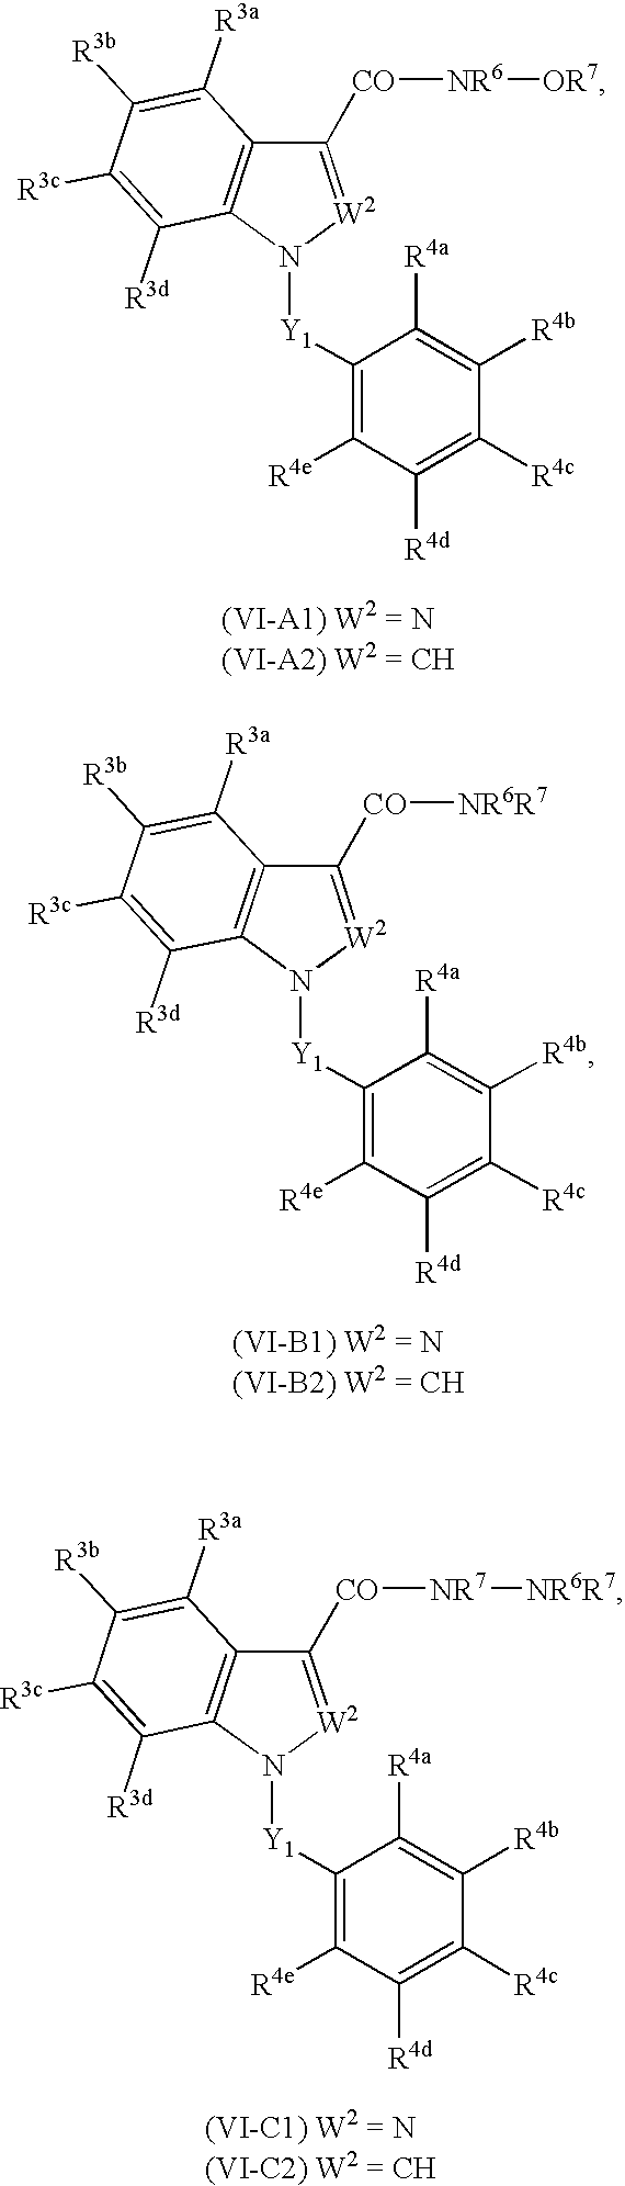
C1([CO][NR6][OR7])=[W2]N([Y1]C2=C([R4e])C([R4d])=C([R4c])C([R4b])=C2[R4a])C2=C1C([R3a])=C([R3b])C([R3c])=C2[R3d].C1([CO][NR6R7])=[W2]N([Y1]C2=C([R4e])C([R4d])=C([R4c])C([R4b])=C2[R4a])C2=C1C([R3a])=C([R3b])C([R3c])=C2[R3d].C1([CO][NR7][NR6R7])=[W2]N([Y1]C2=C([R4e])C([R4d])=C([R4c])C([R4b])=C2[R4a])C2=C1C([R3a])=C([R3b])C([R3c])=C2[R3d]
